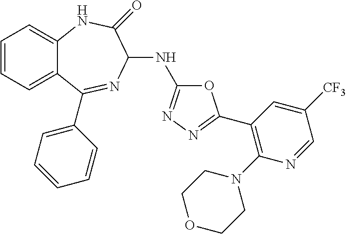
C1=CC=C2C(=C1)NC(=O)C(NC1=NN=C(C3=C(N4CCOCC4)N=CC([CF3])=C3)O1)N=C2C1=CC=CC=C1
